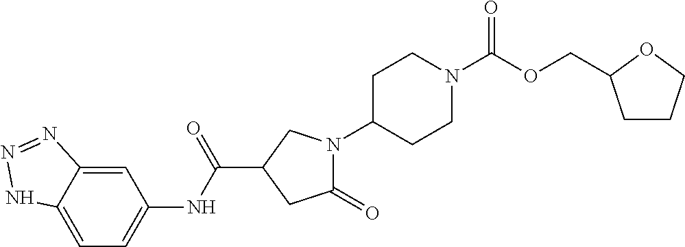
C1=C2C(=CC(NC(=O)C3CN(C4CCN(C(=O)OCC5CCCO5)CC4)C(=O)C3)=C1)N=NN2
